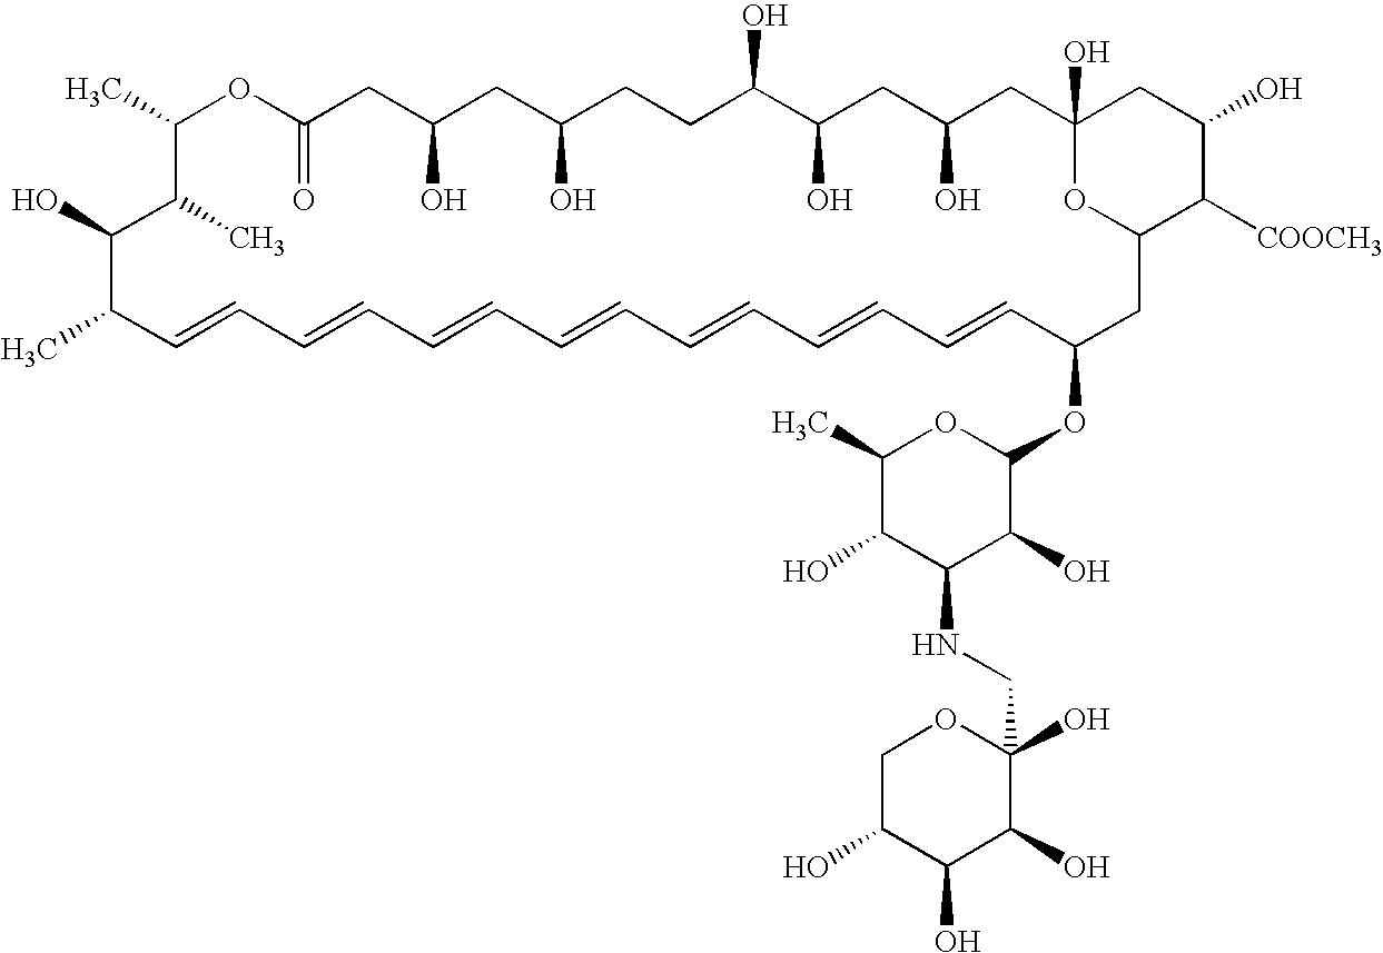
C1(C)OC(=O)CC(O)CC(O)CCC(O)C(O)CC(O)CC2(O)CC(O)C([COOCH3])C(CC(OC3OC(C)C(O)C(NCC4(O)OCC(O)C(O)C4O)C3O)C=CC=CC=CC=CC=CC=CC=CC(C)C(O)C1C)O2
